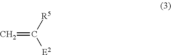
C=C([R5])[E2]
